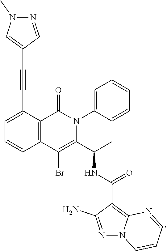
C1=C(C#CC2=CN(C)N=C2)C2=C(C=C1)C(Br)=C(C(C)NC(C1=C3N(N=C1N)C=CC=N3)=O)N(C1=CC=CC=C1)C2=O
